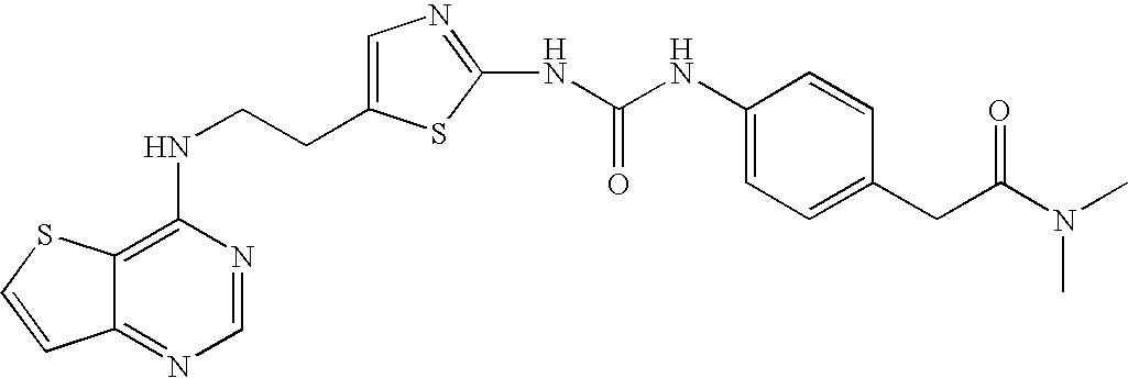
C(CNC1=C2C(=NC=N1)C=CS2)C1=CN=C(NC(=O)NC2=CC=C(CC(N(C)C)=O)C=C2)S1
